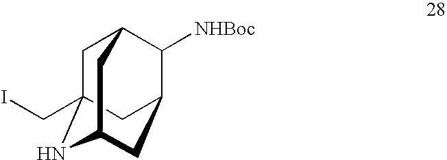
C1C2(CI)NC3CC(C([NHBoc])C1C3)C2
